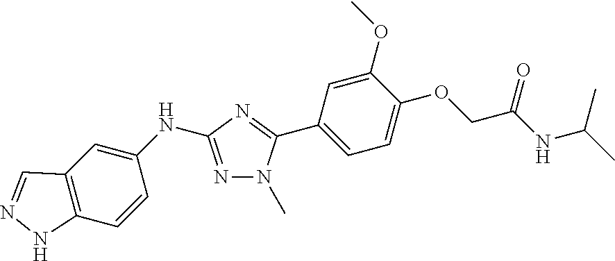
N(C1=CC2=C(C=C1)NN=C2)C1=NN(C)C(C2=CC=C(OCC(=O)NC(C)C)C(OC)=C2)=N1
